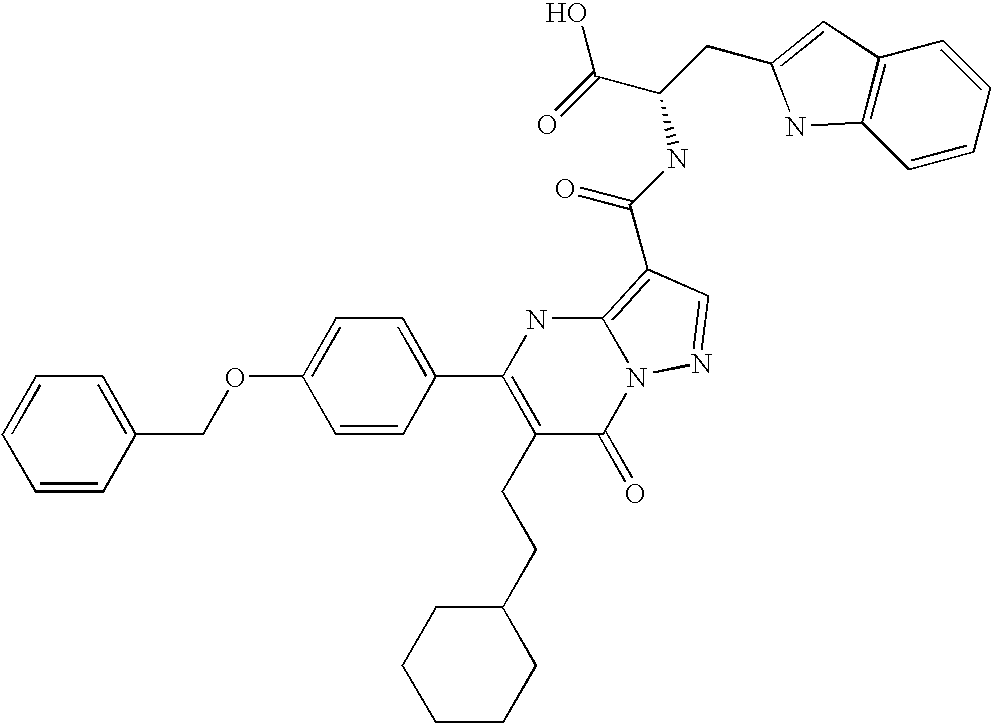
C1=CC(COC2=CC=C(C3=C(CCC4CCCCC4)C(=O)N4C(=C(C(=O)NC(CC5=CC6=C(C=CC=C6)N5)C(=O)O)C=N4)N3)C=C2)=CC=C1
